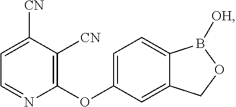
C1=C([CN])C([CN])=C(OC2=CC=C3C(=C2)COB3[OH])N=C1
